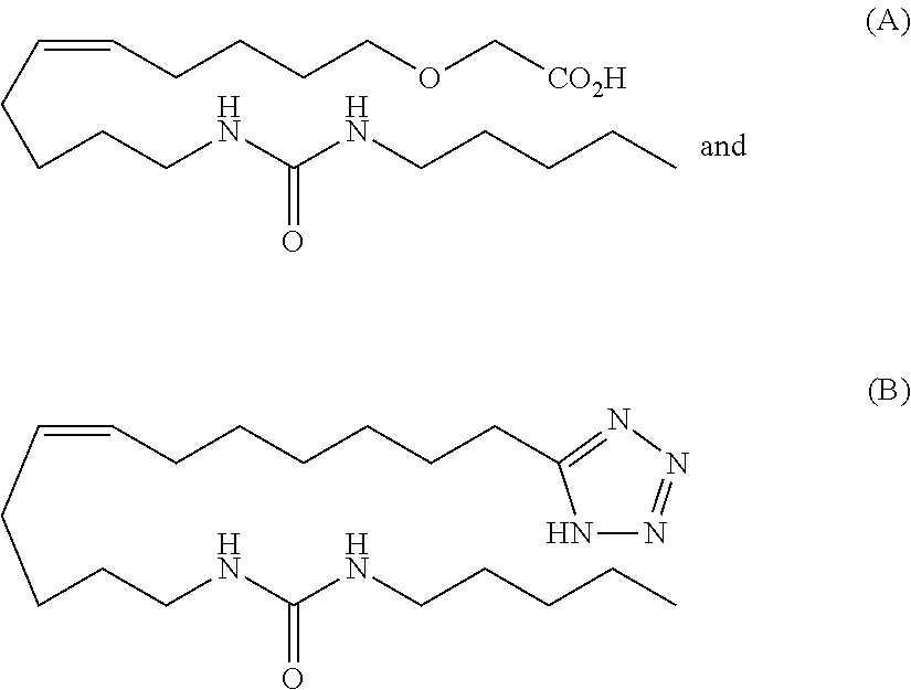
C(=CCCCCOC[CO2H])CCCCNC(NCCCCC)=O.C(=CCCCCCCC1=NN=NN1)CCCCNC(NCCCCC)=O
